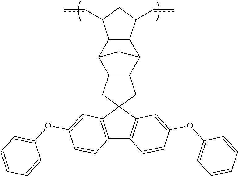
C1=C(OC2=CC=CC=C2)C=CC2=C1C1(C3=C2C=CC(OC2=CC=CC=C2)=C3)CC2C(C1)C1C3C(C2C1)C(cc)CC3cc
